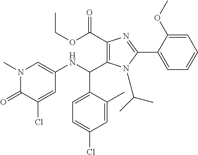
C1(C(NC2=CN(C)C(=O)C(Cl)=C2)C2=CC=C(Cl)C=C2C)=C(C(OCC)=O)N=C(C2=CC=CC=C2OC)N1C(C)C
